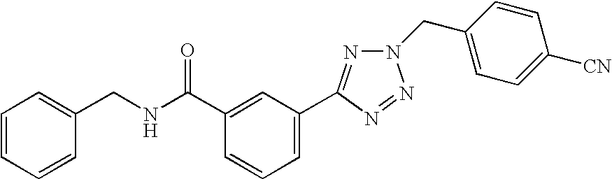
O=C(C1=CC(C2=NN(CC3=CC=C([CN])C=C3)N=N2)=CC=C1)NCC1=CC=CC=C1
